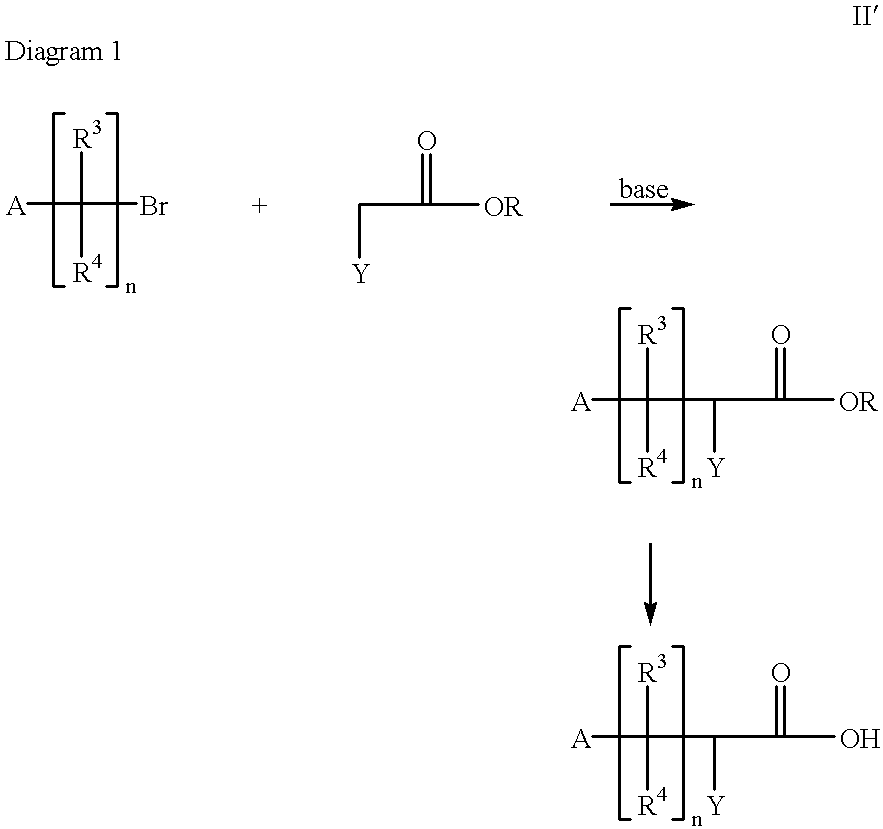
[A]C([R3])([R4])Br.C([Y])C([OR])=O.[A]C([R3])([R4])C([Y])C([OR])=O.[A]C([R3])([R4])C([Y])C(O)=O
